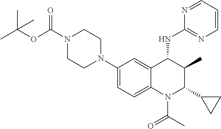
C1(N2CCN(C(OC(C)(C)C)=O)CC2)=CC=C2C(=C1)C(NC1=NC=CC=N1)C(C)C(C1CC1)N2C(C)=O
